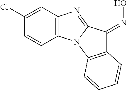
C1(Cl)=CC2=C(C=C1)N1C(=N2)C(=NO)C2=C1C=CC=C2
